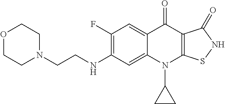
C12=CC(NCCN3CCOCC3)=C(F)C=C1C(=O)C1=C(N2C2CC2)SNC1=O
